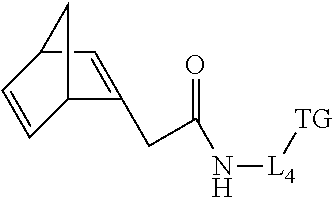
C12C=C(CC(N[L4][TG])=O)C(C1)C=C2
